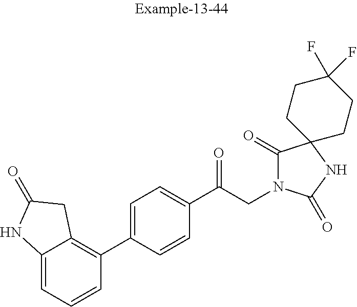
C12=CC=CC(C3=CC=C(C(CN4C(=O)C5(NC4=O)CCC(F)(F)CC5)=O)C=C3)=C1CC(=O)N2
